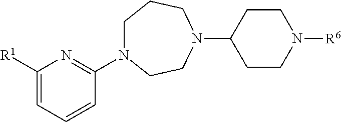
C1N(C2=NC([R1])=CC=C2)CCN(C2CCN([R6])CC2)CC1
